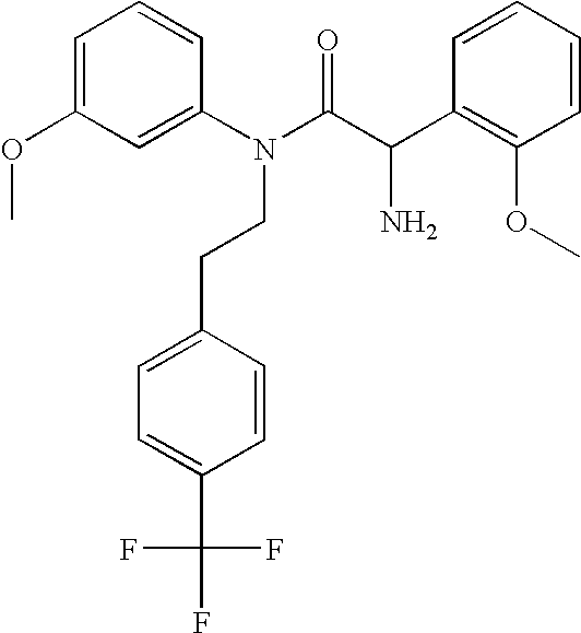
C1(N(CCC2=CC=C(C(F)(F)F)C=C2)C(C(C2=C(OC)C=CC=C2)N)=O)=CC(OC)=CC=C1
